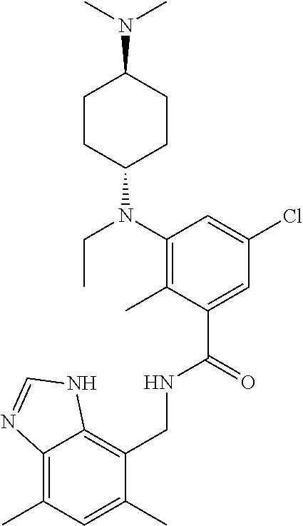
C1(CNC(C2=CC(Cl)=CC(N(C3CCC(N(C)C)CC3)CC)=C2C)=O)=C2C(=C(C)C=C1C)N=CN2
